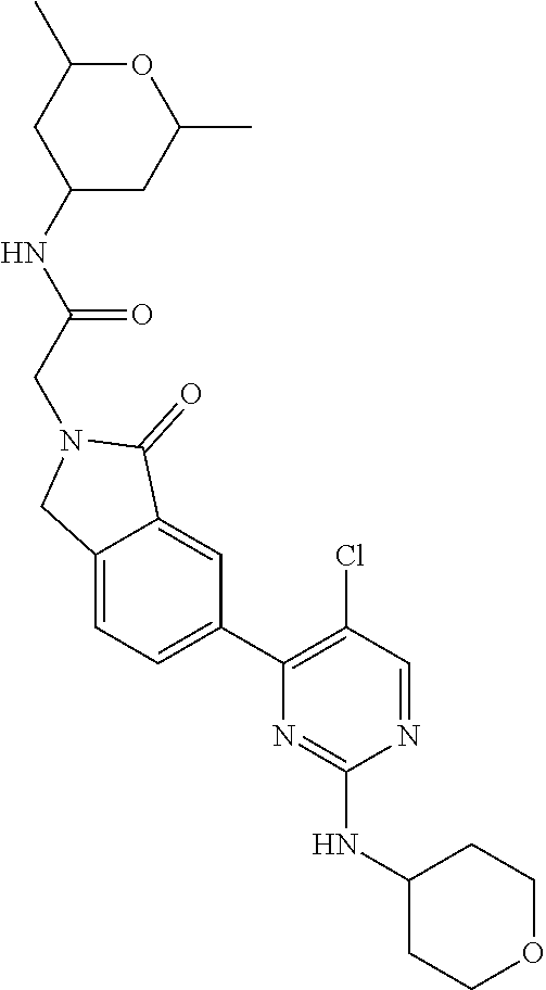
N1=CC(Cl)=C(C2=CC=C3C(=C2)C(=O)N(CC(NC2CC(C)OC(C)C2)=O)C3)N=C1NC1CCOCC1
